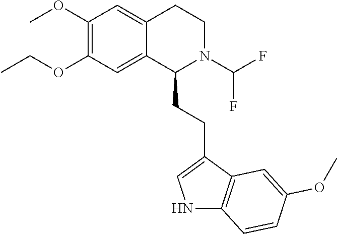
C1(OC)=C(OCC)C=C2C(=C1)CCN(C(F)F)C2CCC1=CNC2=C1C=C(OC)C=C2
